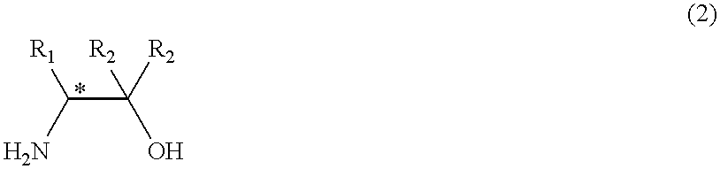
NC(C([R2])([R2])O)[R1]
